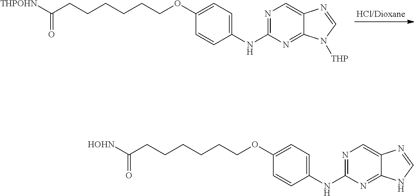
N1=C(NC2=CC=C(OCCCCCCC([THPOHN])=O)C=C2)N=C2C(=C1)N=CN2[THP].N1=C(NC2=CC=C(OCCCCCCC([HOHN])=O)C=C2)N=C2C(=C1)N=CN2
